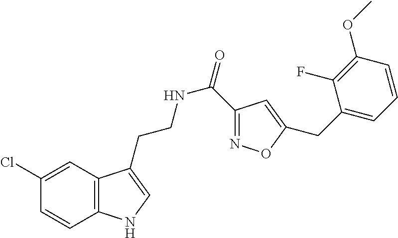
C12=C(C=C(Cl)C=C1)C(CCNC(=O)C1=NOC(CC3=CC=CC(OC)=C3F)=C1)=CN2
